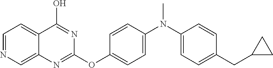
C1=NC=C2C(=C1)C(O)=NC(OC1=CC=C(N(C3=CC=C(CC4CC4)C=C3)C)C=C1)=N2
